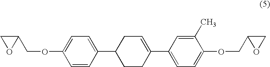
C1=CC(OCC2CO2)=CC=C1C1CCC(C2=CC=C(OCC3OC3)C(C)=C2)=CC1
